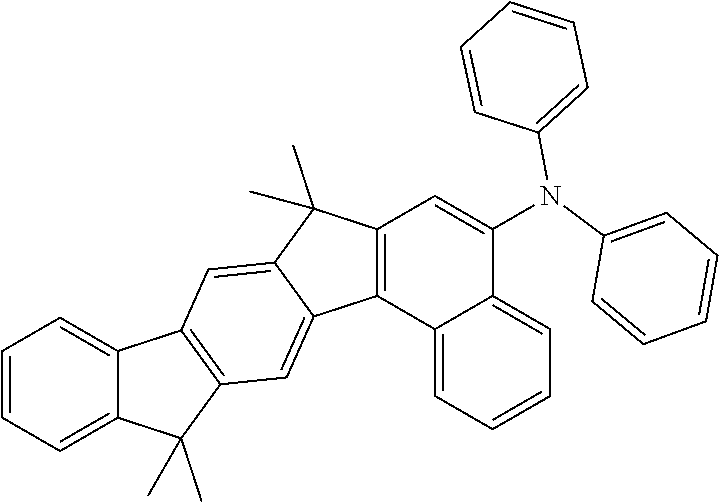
C1=CC=C2C(=C1)C1=C(C2(C)C)C=C2C(=C1)C(C)(C)C1=C2C2=CC=CC=C2C(N(C2=CC=CC=C2)C2=CC=CC=C2)=C1
